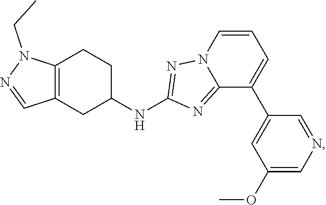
C12=C(CC(NC3=NN4C(=N3)C(C3=CC(OC)=CN=C3)=CC=C4)CC1)C=NN2CC
